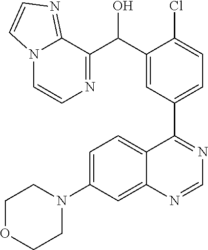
C1=C(N2CCOCC2)C=C2C(=C1)C(C1=CC=C(Cl)C(C(C3=NC=CN4C3=NC=C4)O)=C1)=NC=N2
